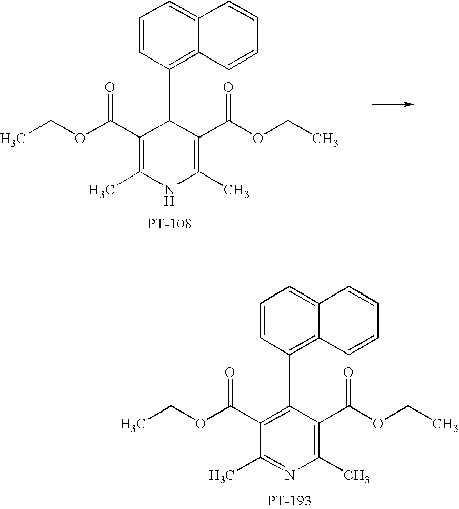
C1(C(OCC)=O)=C(C)NC(C)=C(C(OCC)=O)C1C1=C2C(=CC=C1)C=CC=C2.C1(C(OCC)=O)=C(C2=C3C(=CC=C2)C=CC=C3)C(C(OCC)=O)=C(C)N=C1C
